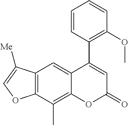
C12=C(C(C)=C3C(=C1)C(C1=C(OC)C=CC=C1)=CC(=O)O3)OC=C2[Me]
